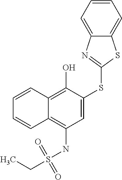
C1=CC2=C(O)C(SC3=NC4=CC=CC=C4S3)=CC(NS(=O)(=O)CC)=C2C=C1
